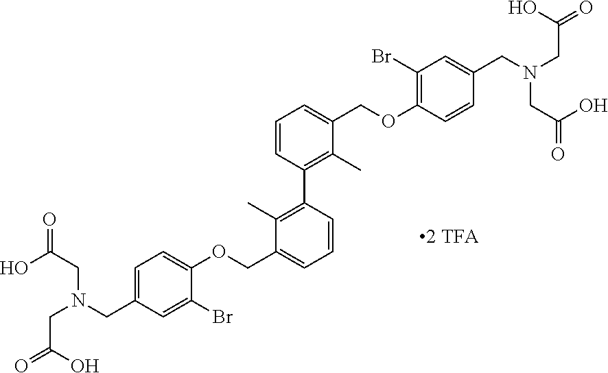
OC(CN(CC1=CC=C(OCC2=CC=CC(C3=C(C)C(COC4=C(Br)C=C(CN(CC(=O)O)CC(=O)O)C=C4)=CC=C3)=C2C)C(Br)=C1)CC(=O)O)=O
